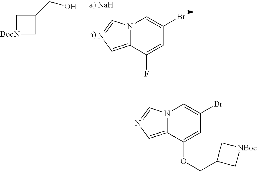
N12C(=CN=C1)C(F)=CC(Br)=C2.[BocN]1CC(CO)C1.N12C(=CN=C1)C(OCC1C[NBoc]C1)=CC(Br)=C2
